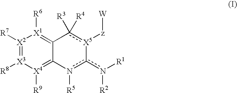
[X2]1([R7])=[X3]([R8])[X4]([R9])=C2C(=[X1]1[R6])c([R3])([R4])[X5]([z][W])-c(n([R2])[R1])n2[R5]
